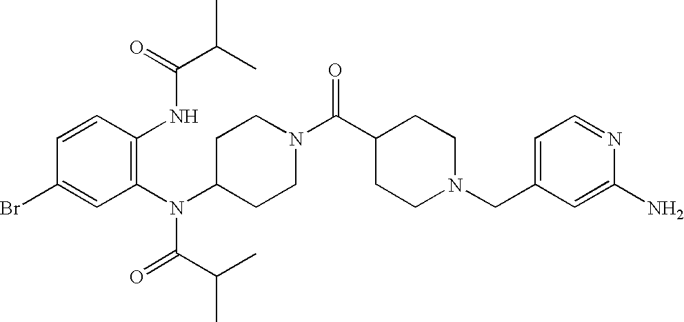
C1(N(C2=C(NC(C(C)C)=O)C=CC(Br)=C2)C(=O)C(C)C)CCN(C(C2CCN(CC3=CC=NC(N)=C3)CC2)=O)CC1
